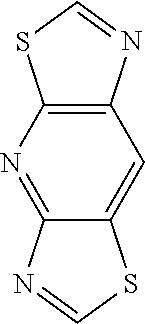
C12=C(N=CS1)C=C1C(=N2)N=CS1
